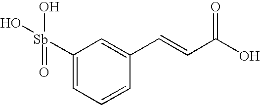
C1([Sb](O)(=O)O)=CC=CC(C=CC(O)=O)=C1
